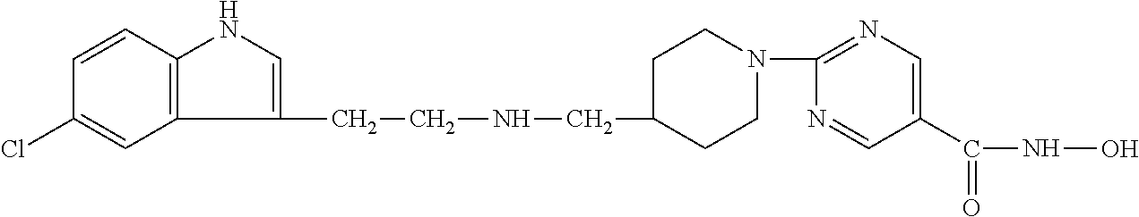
C1(CCNCC2CCN(C3=NC=C(C(NO)=O)C=N3)CC2)=CNC2=C1C=C(Cl)C=C2
